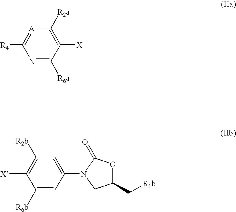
N1=C([R6a])C([X])=C([R2a])[A]=C1[R4].C1([R6b])=CC(N2CC(C[R1b])OC2=O)=CC([R2b])=C1[X]
